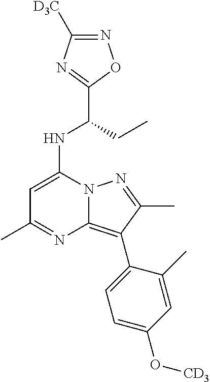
N1=C([D3C])N=C(C(CC)NC2=CC(C)=NC3=C(C4=CC=C(O[CD3])C=C4C)C(C)=NN23)O1
